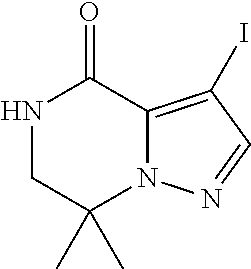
N1CC(C)(C)N2C(=C(I)C=N2)C1=O
